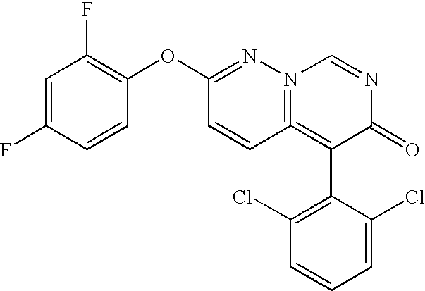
C1=C(F)C=CC(OC2=NN3=C(=C(C4=C(Cl)C=CC=C4Cl)C(=O)N=C3)C=C2)=C1F
